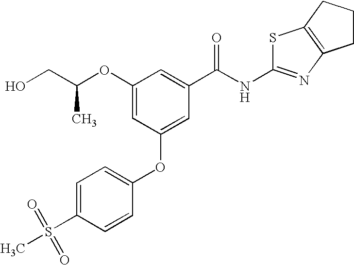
C(CO)(OC1=CC(OC2=CC=C(S(C)(=O)=O)C=C2)=CC(C(NC2=NC3=C(S2)CCC3)=O)=C1)C
